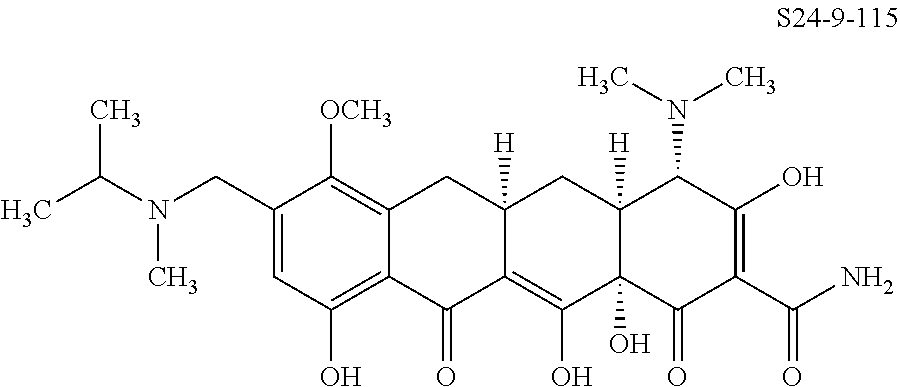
C1=C(CN(C(C)C)C)C([OCH3])=C2C(=C1O)C(=O)C1=C(O)C3(O)C([H])(CC1([H])C2)C(N(C)C)C(O)=C(C(N)=O)C3=O
